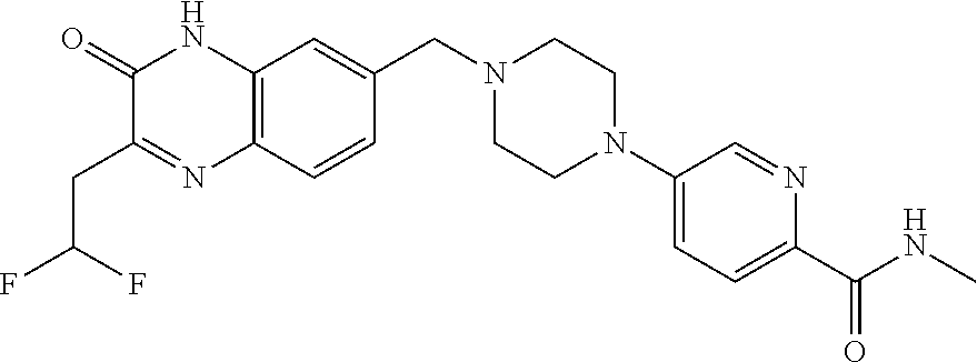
C12=C(C=CC(CN3CCN(C4=CC=C(C(NC)=O)N=C4)CC3)=C1)N=C(CC(F)F)C(=O)N2
